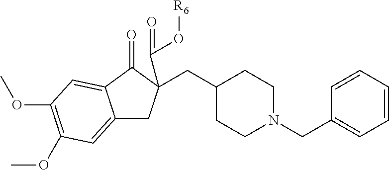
C1CN(CC2=CC=CC=C2)CCC1CC1(C(=O)O[R6])CC2=CC(OC)=C(OC)C=C2C1=O
